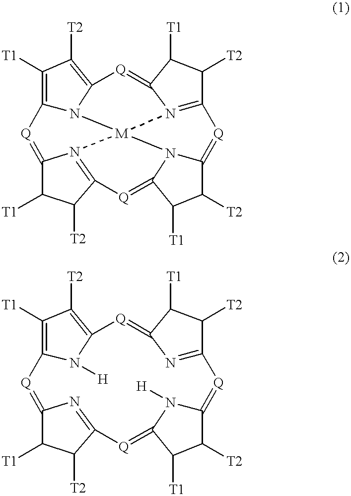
C12=C([T1])C([T2])=C3N1[M]14N5=C(C([T2])C([T1])C5=[Q]3)[Q]=C3N1C(=[Q]C1=N4C(=[Q]2)C([T1])C1[T2])C([T1])C3[T2].C12=C([T1])C([T2])=C(N1[H])[Q]=C1N=C(C([T2])C1[T1])[Q]=C1N([H])C(=[Q]C3=NC(=[Q]2)C([T1])C3[T2])C([T1])C1[T2]
